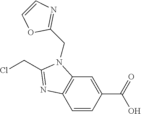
C12=C(C=C(C(=O)O)C=C1)N(CC1=NC=CO1)C(CCl)=N2
